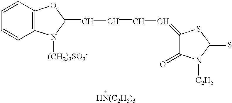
[HN(C2H5)3].C1=CC=CC2=C1N([(CH2)3SO3-])C(=CC=CC=C1C(=O)N([C2H5])C(=S)S1)O2
